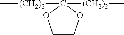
C1COC([(CH2)2]C)([(CH2)2]C)O1
